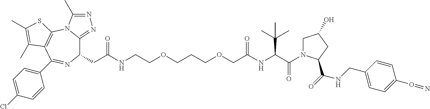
C1(CC(NCCOCCCOCC(=O)NC(C(=O)N2CC(O)CC2C(=O)NCC2=CC=C(O=N)C=C2)C(C)(C)C)=O)C2=NN=C(C)N2C2=C(C(C3=CC=C(Cl)C=C3)=N1)C(C)=C(C)S2
